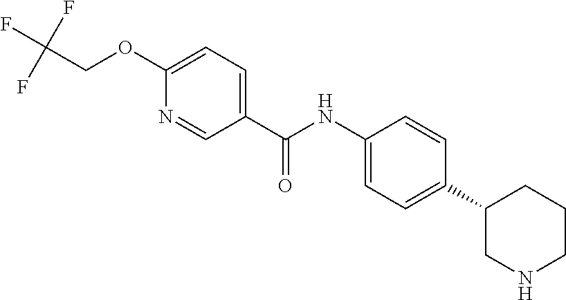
C(=O)(NC1=CC=C(C2CNCCC2)C=C1)C1=CC=C(OCC(F)(F)F)N=C1
